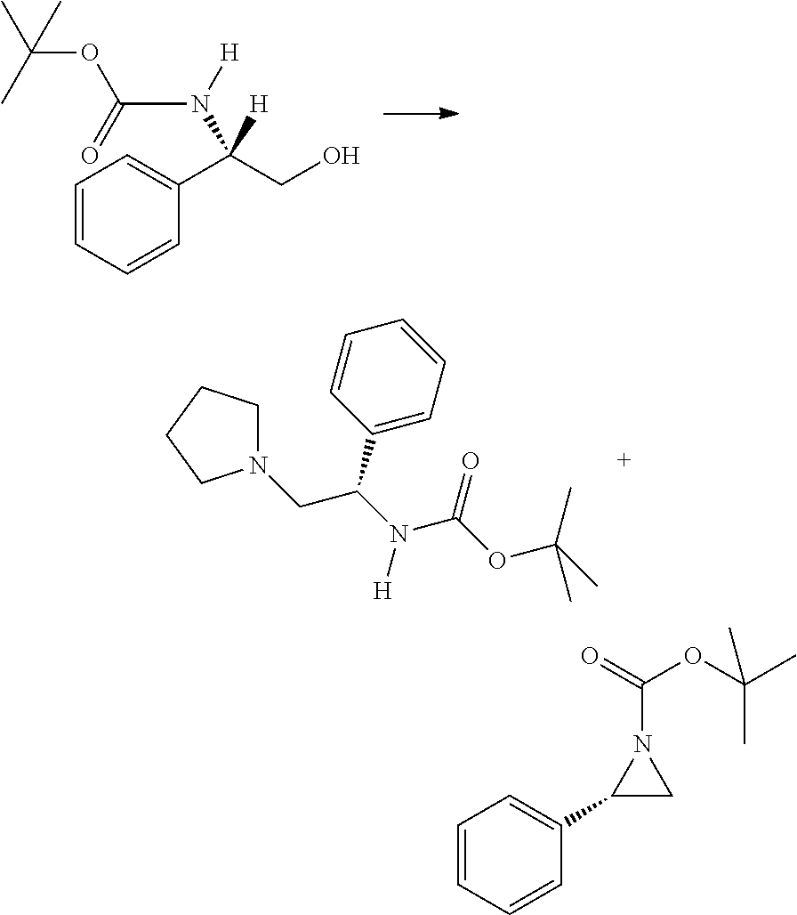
C1=CC=CC(C(CO)([H])N([H])C(=O)OC(C)(C)C)=C1.C(C(N(C(OC(C)(C)C)=O)[H])C1=CC=CC=C1)N1CCCC1.C1=CC=CC(C2CN2C(=O)OC(C)(C)C)=C1
